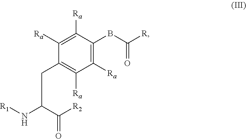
C1([Ra])=C([Ra])C(BC(=O)[R])=C([Ra])C([Ra])=C1CC(C([R2])=O)N[R1]
